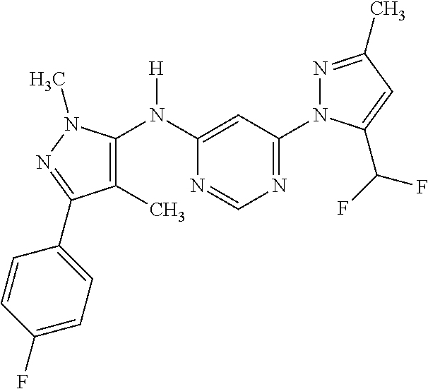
C1(C)=C(N(C2=CC(N3N=C(C)C=C3C(F)F)=NC=N2)[H])N(C)N=C1C1=CC=C(F)C=C1
